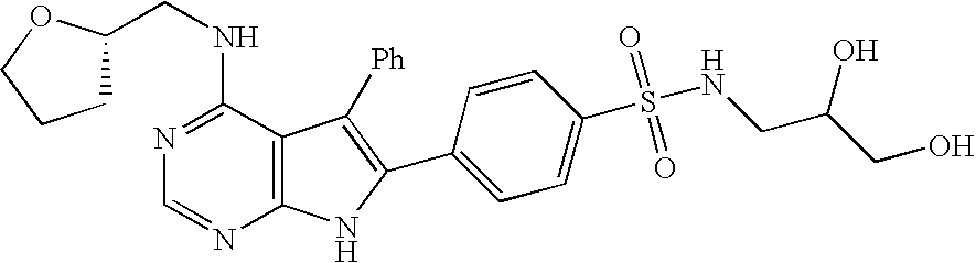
N1=C(NCC2CCCO2)C2=C(N=C1)NC(C1=CC=C(S(NCC(CO)O)(=O)=O)C=C1)=C2[Ph]
